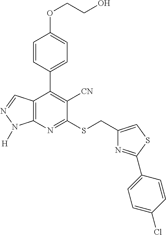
C12=C(N=C(SCC3=CSC(C4=CC=C(Cl)C=C4)=N3)C([CN])=C1C1=CC=C(OCCO)C=C1)N([H])N=C2
